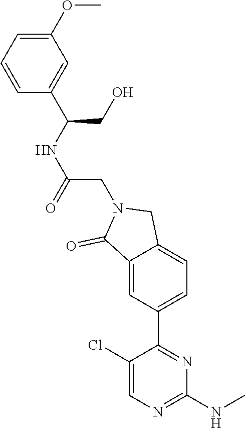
C1(NC)=NC=C(Cl)C(C2=CC=C3C(=C2)C(=O)N(CC(=O)NC(CO)C2=CC(OC)=CC=C2)C3)=N1
